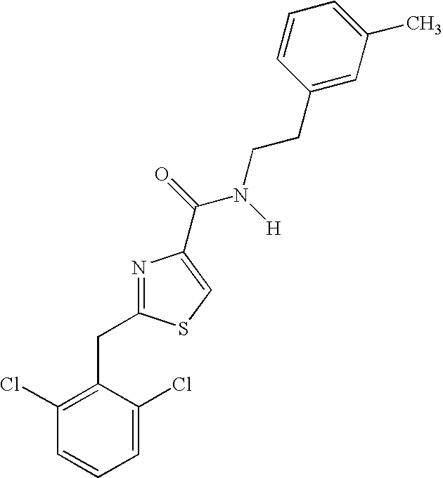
N1=C(CC2=C(Cl)C=CC=C2Cl)SC=C1C(=O)N([H])CCC1=CC(C)=CC=C1
